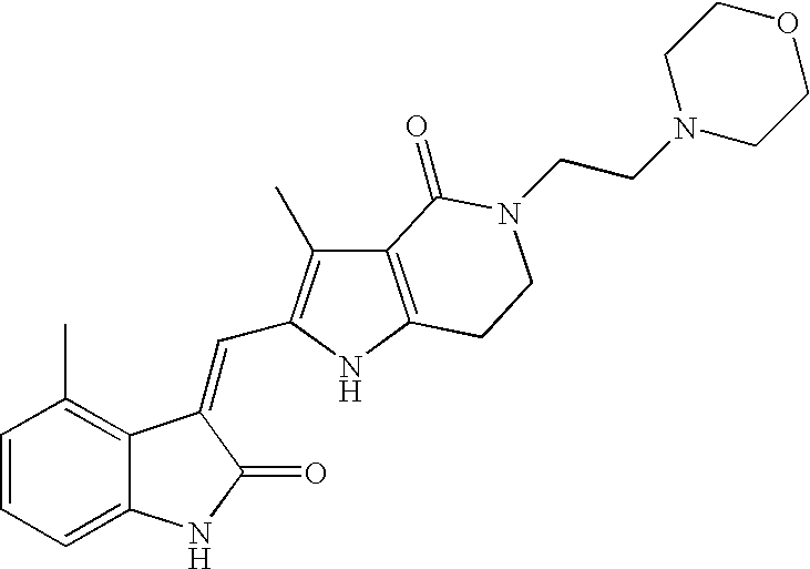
C1=CC(C)=C2C(=C1)NC(=O)C2=CC1=C(C)C2=C(N1)CCN(CCN1CCOCC1)C2=O
